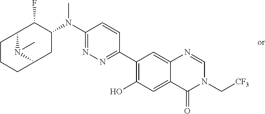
C1(N(C2=NN=C(C3=C(O)C=C4C(=C3)N=CN(C[CF3])C4=O)C=C2)C)C(F)C2N(C)C(C1)CCC2
